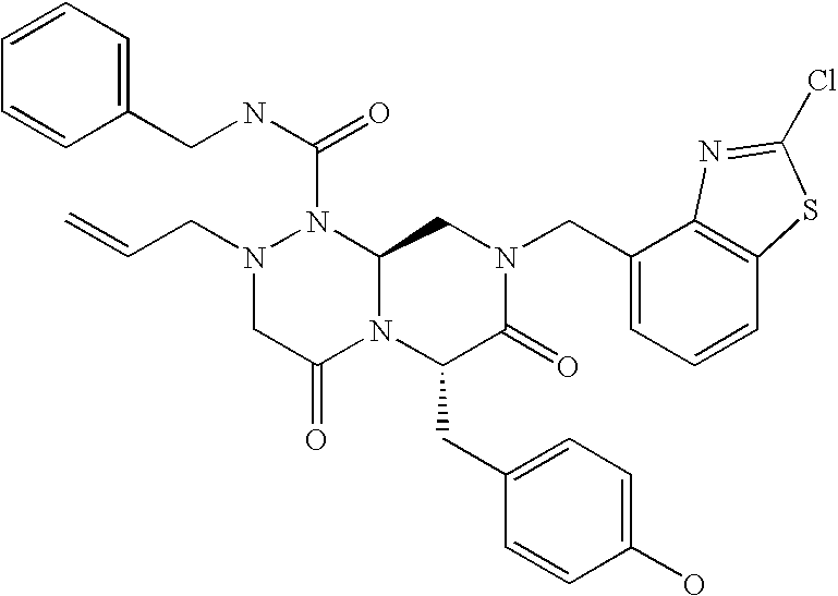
N(C(=O)N1N(CC=C)CC(=O)N2C1CN(CC1=CC=CC3=C1N=C(Cl)S3)C(=O)C2CC1=CC=C(O)C=C1)CC1=CC=CC=C1
